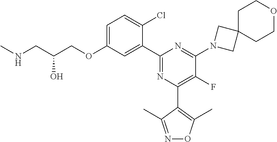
C1=C(OCC(CNC)O)C=C(C2=NC(C3=C(C)ON=C3C)=C(F)C(N3CC4(C3)CCOCC4)=N2)C(Cl)=C1
